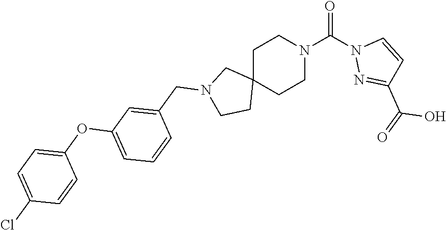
O=C(N1CCC2(CC1)CN(CC1=CC(OC3=CC=C(Cl)C=C3)=CC=C1)CC2)N1N=C(C(=O)O)C=C1
